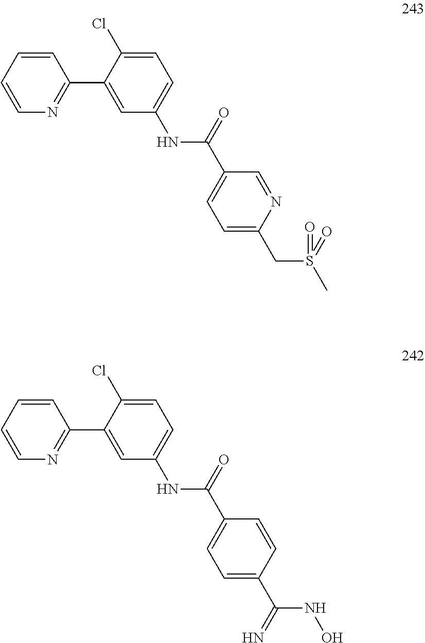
C1=CC=CN=C1C1=CC(NC(C2=CC=C(CS(C)(=O)=O)N=C2)=O)=CC=C1Cl.C1=CC=CN=C1C1=CC(NC(C2=CC=C(C(NO)=N)C=C2)=O)=CC=C1Cl
